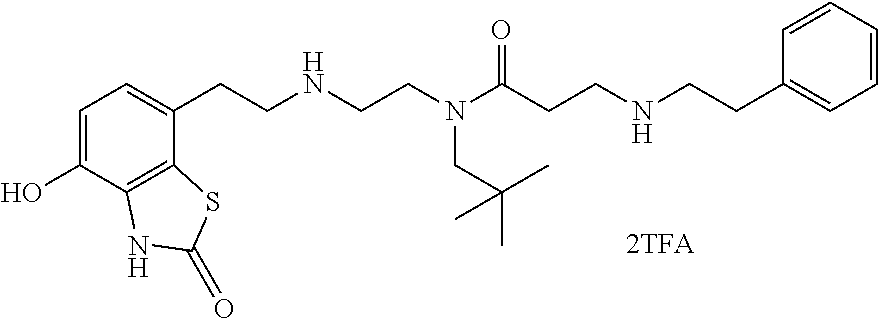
C1=C(O)C2=C(C(CCNCCN(C(CCNCCC3=CC=CC=C3)=O)CC(C)(C)C)=C1)SC(=O)N2
